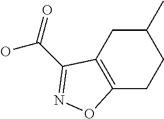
C12=C(CC(C)CC1)C(C(=O)O)=NO2
